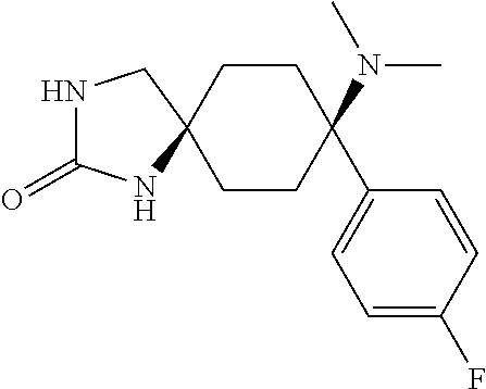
C1CC(N(C)C)(C2=CC=C(F)C=C2)CCC12CNC(=O)N2
